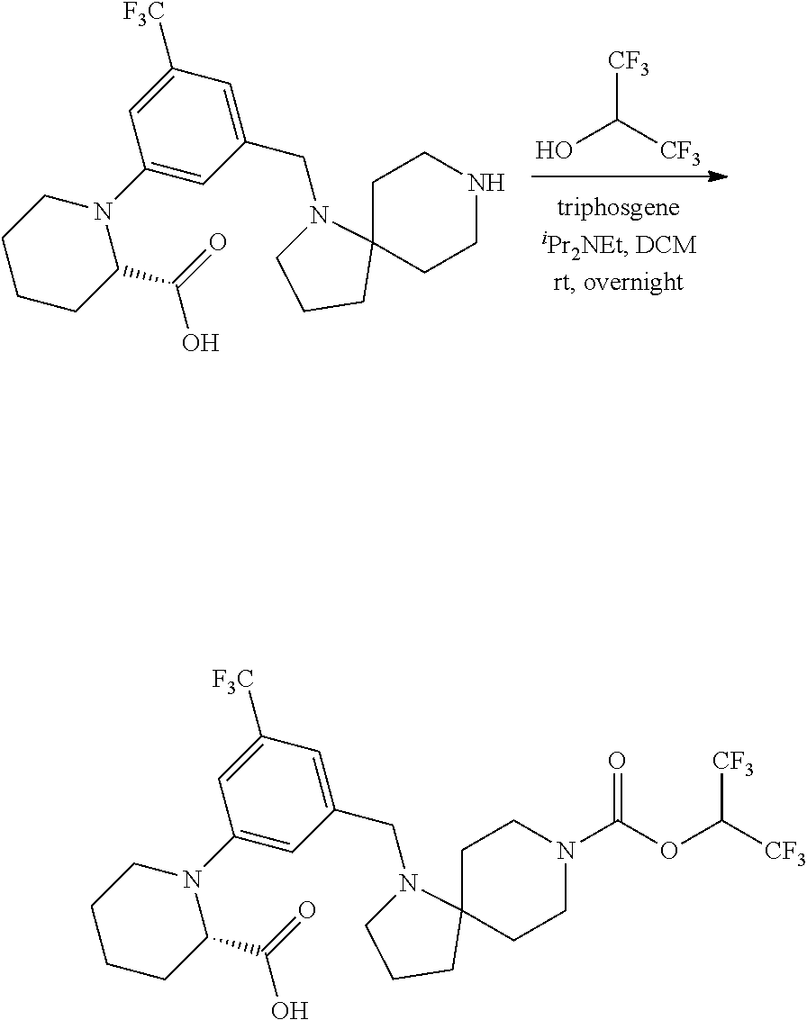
C1(CN2CCCC23CCN(C(OC([CF3])[CF3])=O)CC3)=CC([F3C])=CC(N2CCCCC2C(=O)O)=C1.OC([CF3])[CF3].C1(CN2CCCC23CCNCC3)=CC([F3C])=CC(N2CCCCC2C(=O)O)=C1
